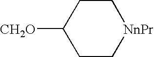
C1([CH2O])CC[NnPr]CC1
